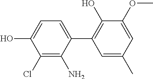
C1=C(C)C=C(OC)C(O)=C1C1=CC=C(O)C(Cl)=C1N
